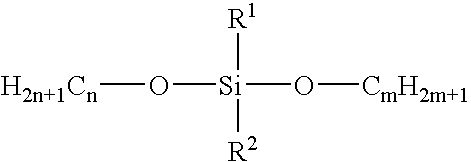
[H2n+1Cn]O[Si](O[CmH2m+1])([R1])[R2]
